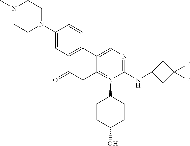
C1(N2CCN(C)CC2)=CC2=C(C=C1)C1=CN=C(NC3CC(F)(F)C3)N(C3CCC(O)CC3)=C1CC2=O
